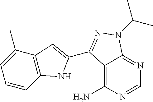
C12=C(N)N=CN=C1N(C(C)C)N=C2C1=CC2=C(C=CC=C2C)N1
